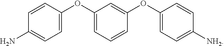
C1=CC(OC2=CC=CC(OC3=CC=C([NH2])C=C3)=C2)=CC=C1N
